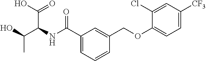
C1(C(NC(C(O)C)C(=O)O)=O)=CC=CC(COC2=CC=C([CF3])C=C2Cl)=C1
